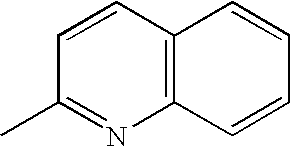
C1(C)=NC2=C(C=C1)C=CC=C2
